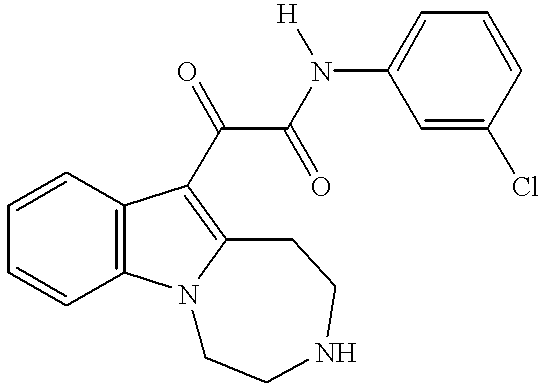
C1=CC=C(N([H])C(C(=O)C2=C3N(C4=C2C=CC=C4)CCNCC3)=O)C=C1Cl
